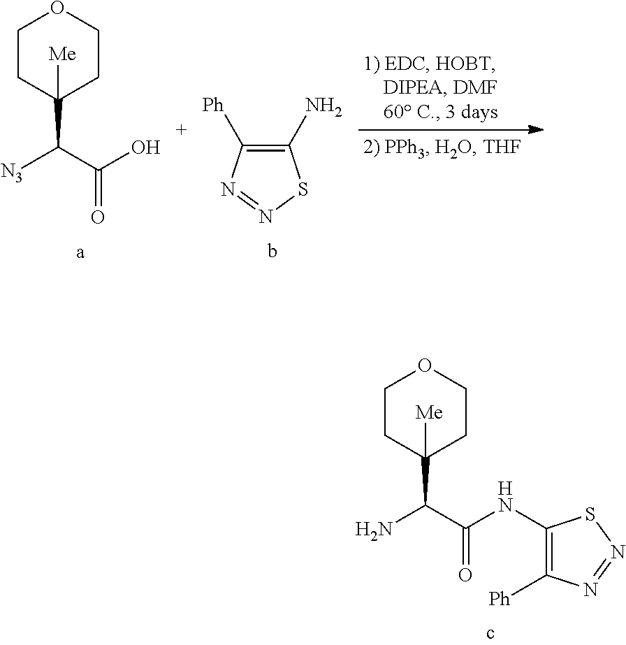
[Me]C1(C(C(O)=O)[N3])CCOCC1.C1(N)=C([Ph])N=NS1.[Me]C1(C(C(NC2=C([Ph])N=NS2)=O)N)CCOCC1
